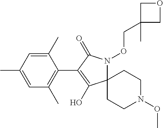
C12(N(OCC3(C)COC3)C(=O)C(C3=C(C)C=C(C)C=C3C)=C1O)CCN(OC)CC2
